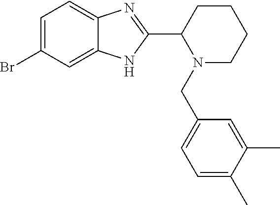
C1=C(Br)C=C2C(=C1)N=C(C1N(CC3=CC=C(C)C(C)=C3)CCCC1)N2
